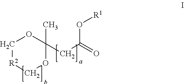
C1[R2]COC(C)(CC(=O)O[R1])O1
